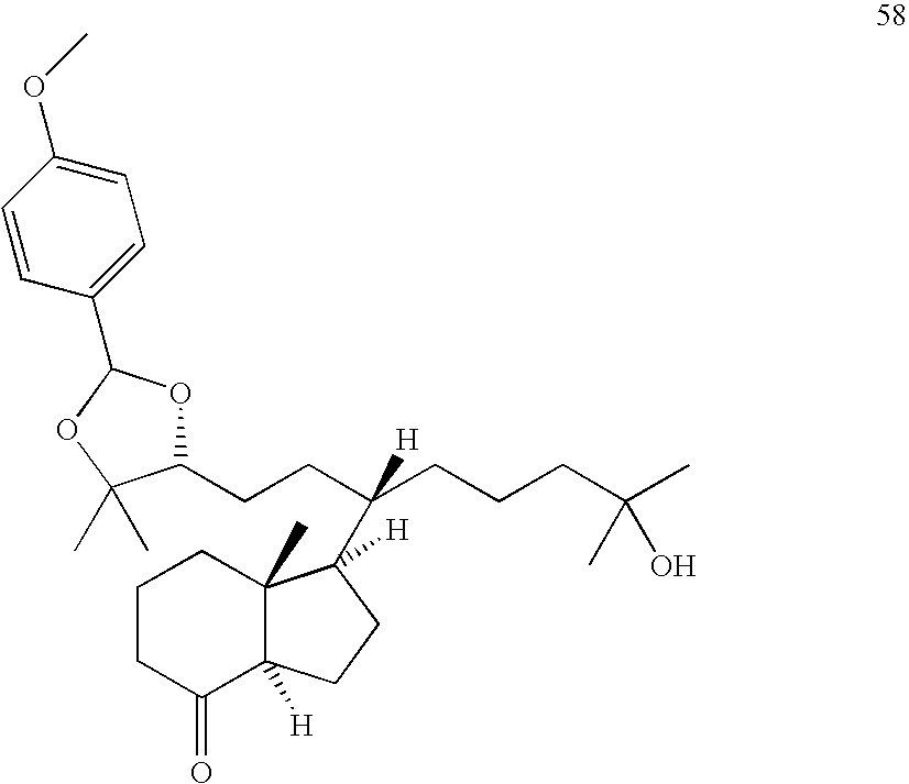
C1CC(=O)C2([H])C(C)(C1)C(C([H])(CCC1OC(C3=CC=C(OC)C=C3)OC1(C)C)CCCC(C)(O)C)([H])CC2
